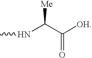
CNC(C([OH])=O)[Me]
